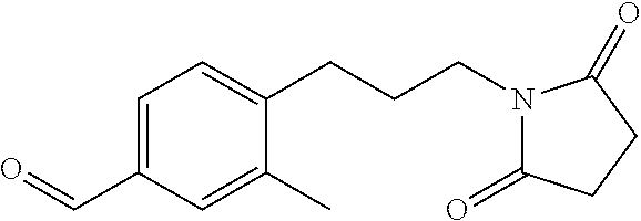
C1=C(C=O)C=C(C)C(CCCN2C(=O)CCC2=O)=C1
